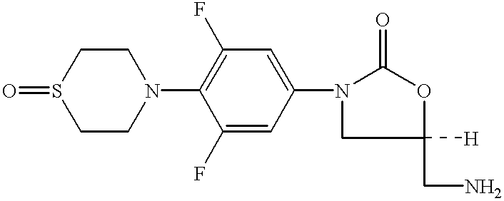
O=S1CCN(C2=C(F)C=C(N3CC([H])(CN)OC3=O)C=C2F)CC1
